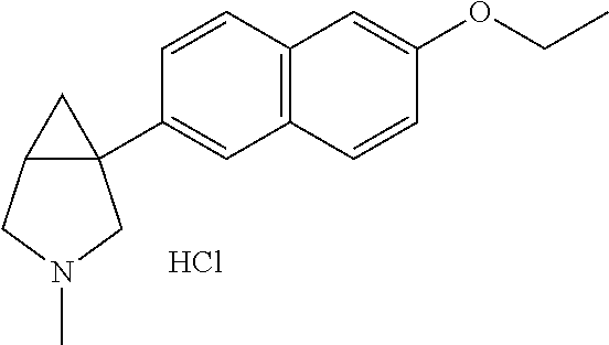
C1=CC2=C(C=C1C13C(C1)CN(C)C3)C=CC(OCC)=C2.Cl
